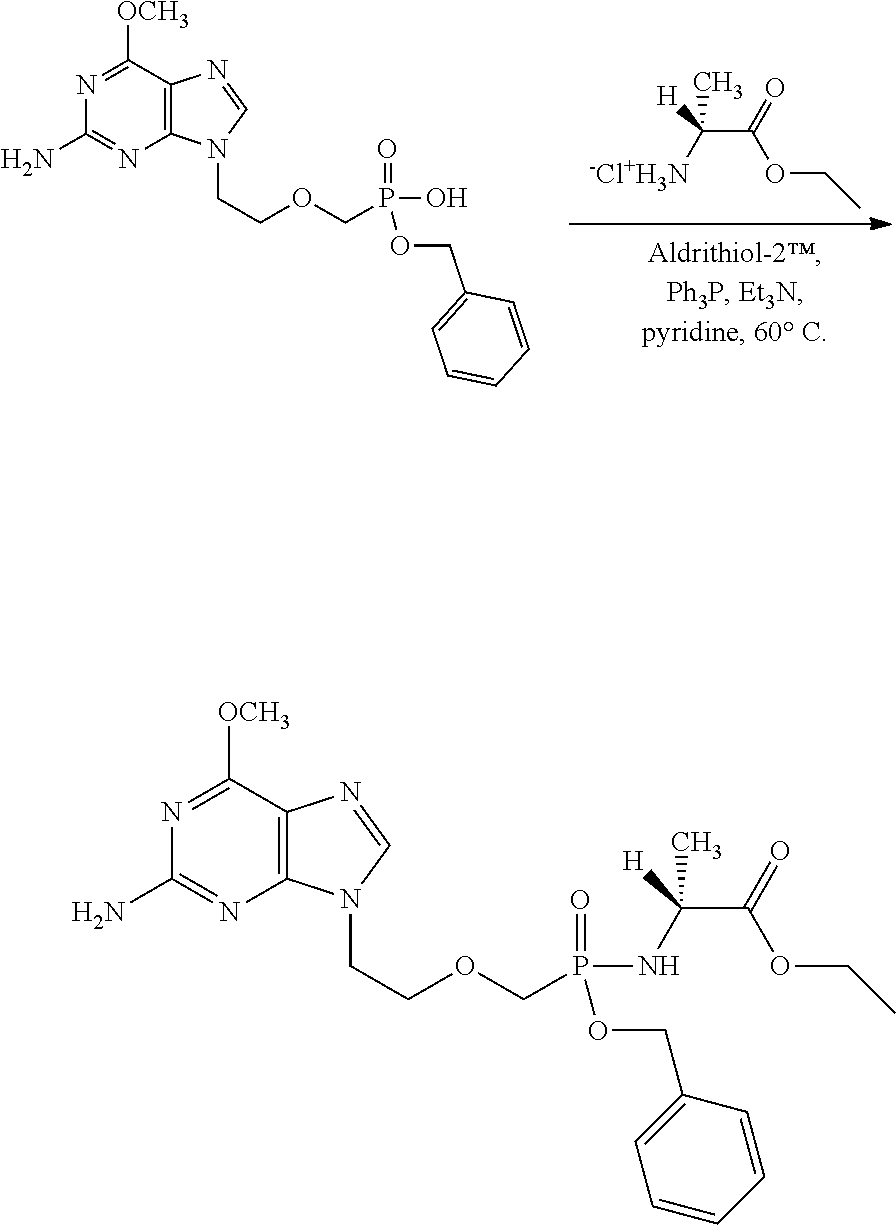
N1=C([OCH3])C2=C(N=C1N)N(CCOCP(=O)(O)OCC1=CC=CC=C1)C=N2.C(C(=O)OCC)([-Cl+H3N])([H])C.N1=C([OCH3])C2=C(N=C1N)N(CCOCP(=O)(OCC1=CC=CC=C1)NC(C(=O)OCC)([H])C)C=N2
